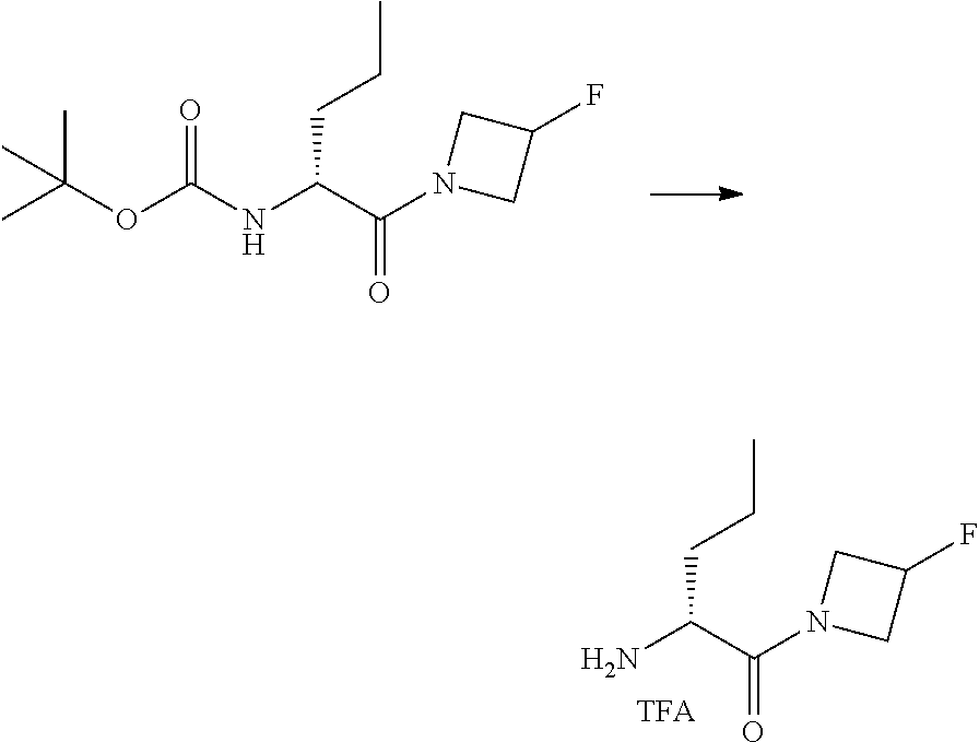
CC(OC(NC(C(=O)N1CC(F)C1)CCC)=O)(C)C.NC(C(=O)N1CC(F)C1)CCC
